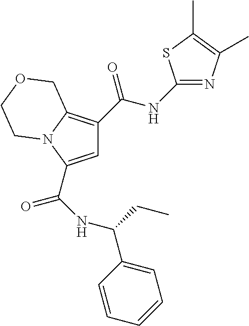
C1=C(C(NC(C2=CC=CC=C2)CC)=O)N2C(=C1C(=O)NC1=NC(C)=C(C)S1)COCC2
